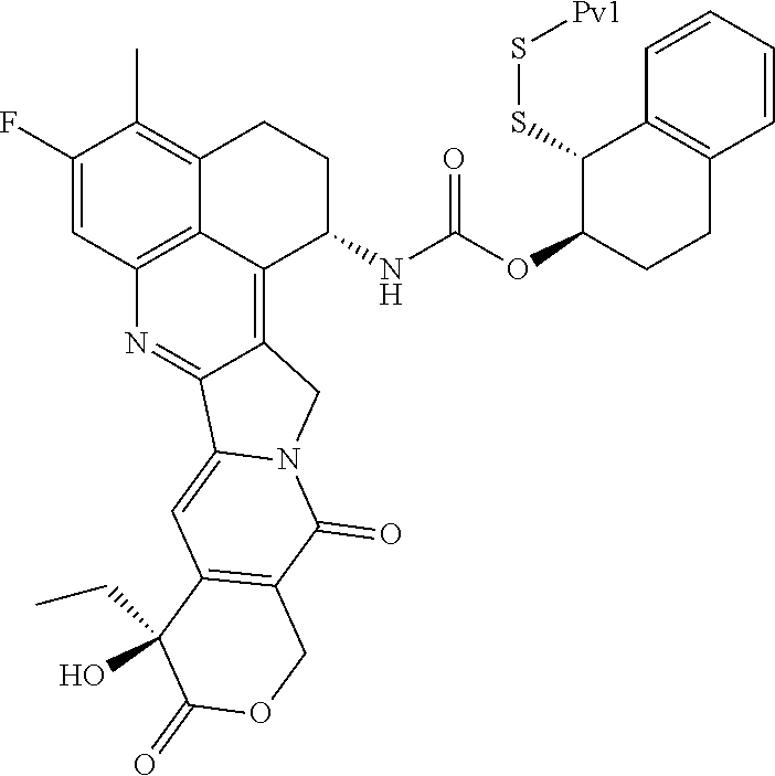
C1(F)=CC2=C3C(=C1C)CCC(NC(OC1CCC4=C(C1SS[Pv1])C=CC=C4)=O)C3=C1C(=N2)C2=CC3=C(C(=O)N2C1)COC(=O)C3(CC)O
